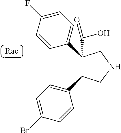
C1=C(Br)C=CC(C2CNCC2(C2=CC=C(F)C=C2)C(O)=O)=C1
